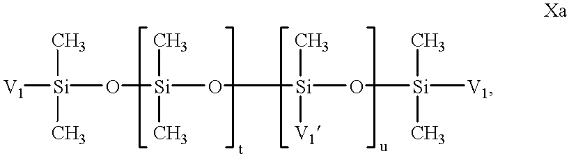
[Si](C)(C)(O[Si](C)([V1])O[Si]([V1])(C)C)O[Si]([V1])(C)C
